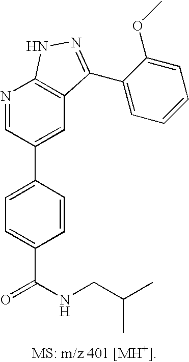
N1=CC(C2=CC=C(C(=O)NCC(C)C)C=C2)=CC2=C1NN=C2C1=CC=CC=C1OC
